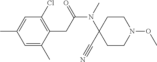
C1=C(C)C(CC(N(C)C2(C#N)CCN(OC)CC2)=O)=C(Cl)C=C1C
